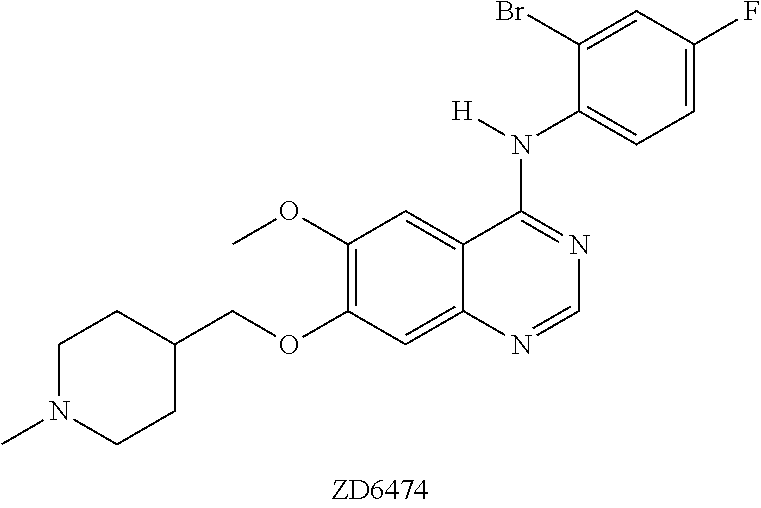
C1(OC)=C(OCC2CCN(C)CC2)C=C2C(=C1)C(N([H])C1=CC=C(F)C=C1Br)=NC=N2
